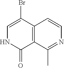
C1=C(Br)C2=C(C(=O)N1)C(C)=NC=C2
